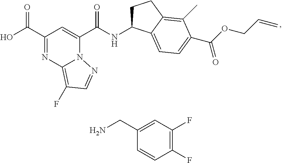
C1(C(=O)O)=NC2=C(F)C=NN2C(C(=O)NC2CCC3=C(C)C(C(=O)OCC=C)=CC=C23)=C1.C1(CN)=CC(F)=C(F)C=C1
